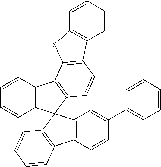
C12=C(C=CC=C1)C1=C(C=CC3=C1SC1=C3C=CC=C1)C21C2=C(C=CC(C3=CC=CC=C3)=C2)C2=C1C=CC=C2
